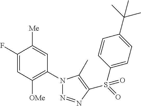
C1(F)=CC([OMe])=C(N2N=NC(S(=O)(C3=CC=C(C(C)(C)C)C=C3)=O)=C2C)C=C1[Me]
